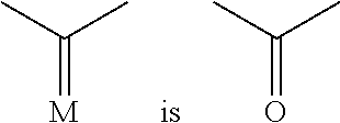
C(=[M])(C)C.O=C(C)C
